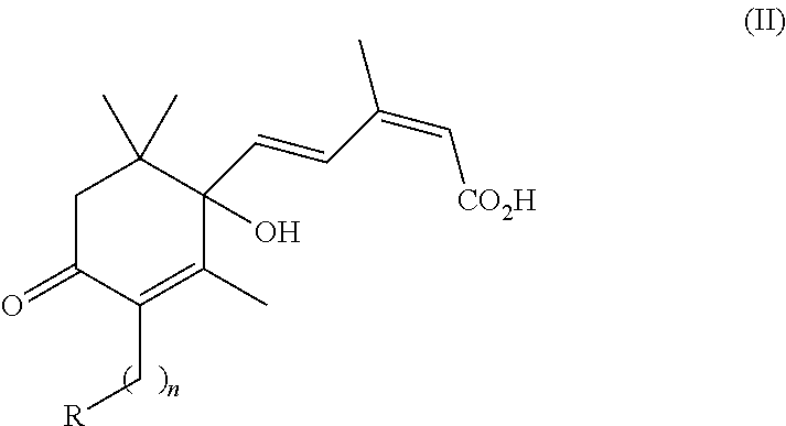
C1C(=O)C(C[R])=C(C)C(C=CC(C)=C[CO2H])(O)C1(C)C
